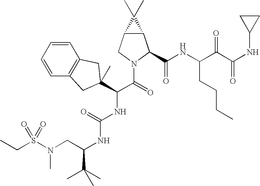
C(C)S(=O)(N(C)CC(NC(=O)NC(C(N1C(C(=O)NC(CCCC)C(=O)C(=O)NC2CC2)C2C(C1)C2(C)C)=O)C1(C)CC2=C(C=CC=C2)C1)C(C)(C)C)=O
